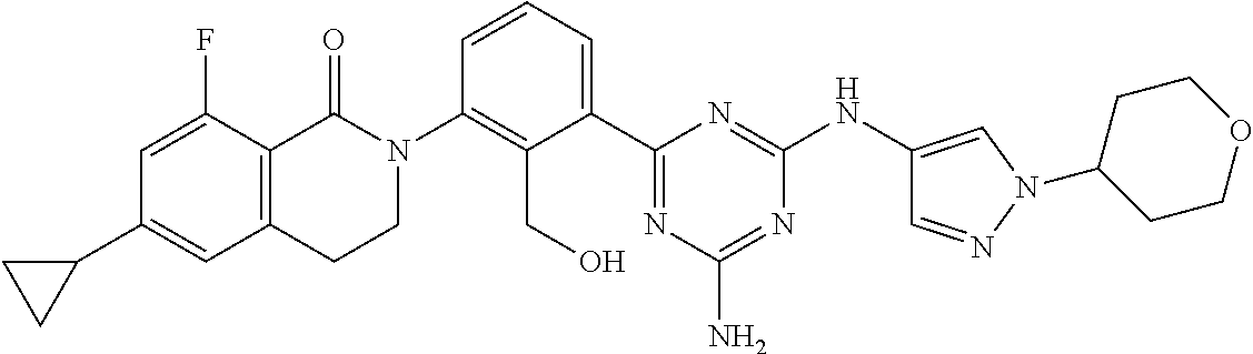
C1(C2=CC3=C(C(F)=C2)C(=O)N(C2=C(CO)C(C4=NC(N)=NC(NC5=CN(C6CCOCC6)N=C5)=N4)=CC=C2)CC3)CC1
